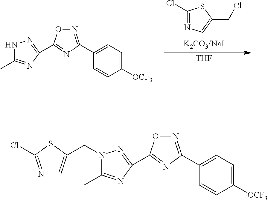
C1(Cl)=NC=C(CCl)S1.[THF].N1C(C)=NC(C2=NC(C3=CC=C([OCF3])C=C3)=NO2)=N1.N1(CC2=CN=C(Cl)S2)C(C)=NC(C2=NC(C3=CC=C([OCF3])C=C3)=NO2)=N1
